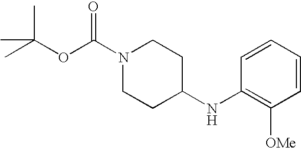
O(C(C)(C)C)C(N1CCC(NC2=C([OMe])C=CC=C2)CC1)=O
